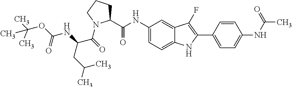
C1(NC(C2CCCN2C(=O)C(NC(=O)OC(C)(C)C)CC(C)C)=O)=CC=C2C(=C1)C(F)=C(C1=CC=C(NC(C)=O)C=C1)N2
